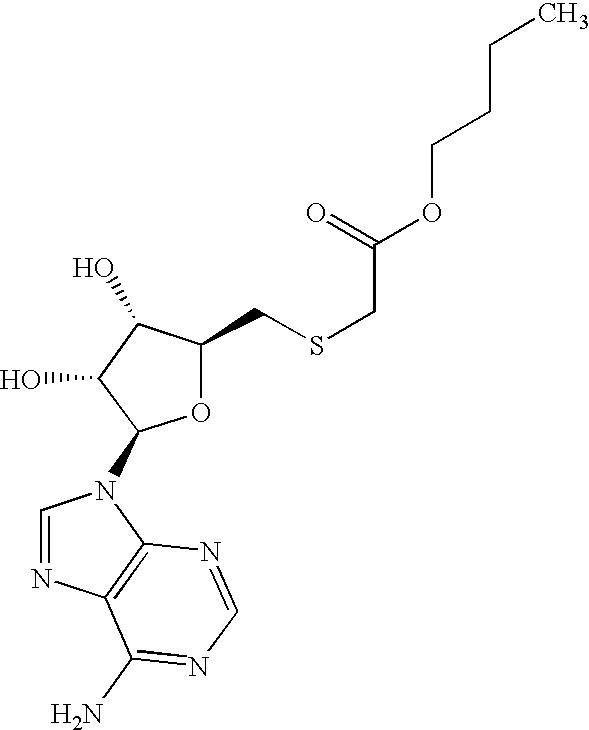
O1C(CSCC(OCCCC)=O)C(O)C(O)C1N1C=NC2=C1N=CN=C2N
